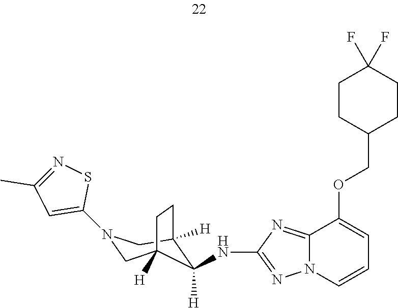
C12=NC(NC3([H])C4([H])CN(C5=CC(C)=NS5)CC3([H])CC4)=NN1C=CC=C2OCC1CCC(F)(F)CC1
